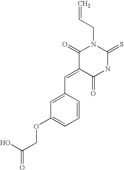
C1(=O)C(=CC2=CC(OCC(O)=O)=CC=C2)C(=O)NC(=S)N1CC=C
